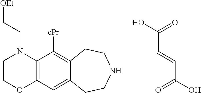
OC(=O)C=CC(O)=O.C1COC2=C(N1CC[OEt])C([cPr])=C1C(=C2)CCNCC1
